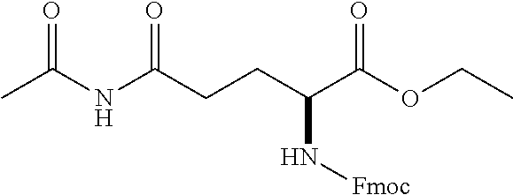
N(C(CCC(C(OCC)=O)N[Fmoc])=O)C(C)=O
